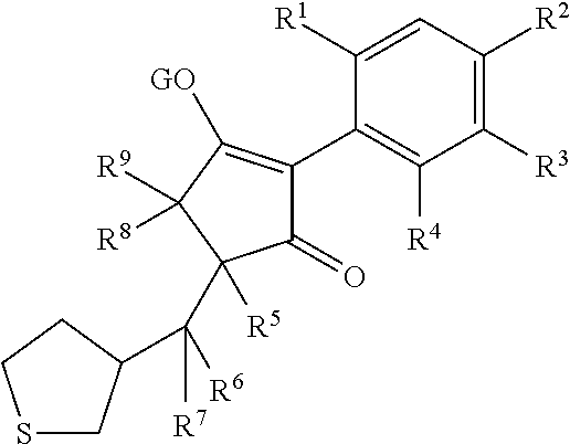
C1=C([R1])C(C2=C([GO])C([R9])([R8])C([R5])(C([R6])([R7])C3CSCC3)C2=O)=C([R4])C([R3])=C1[R2]
